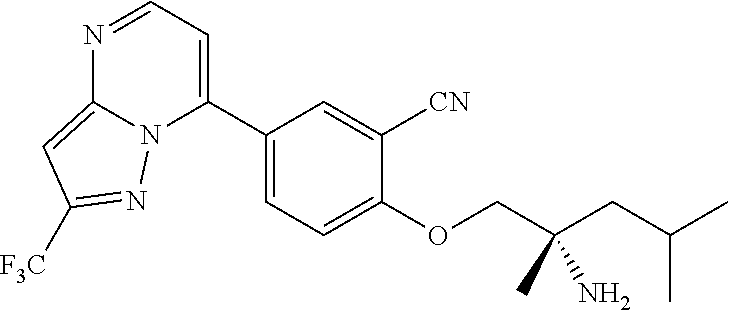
N1=CC=C(C2=CC=C(OCC(CC(C)C)(C)N)C([CN])=C2)N2C1=CC([F3C])=N2
